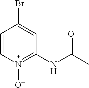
C1=CN([O-])=C(NC(=O)C)C=C1Br
